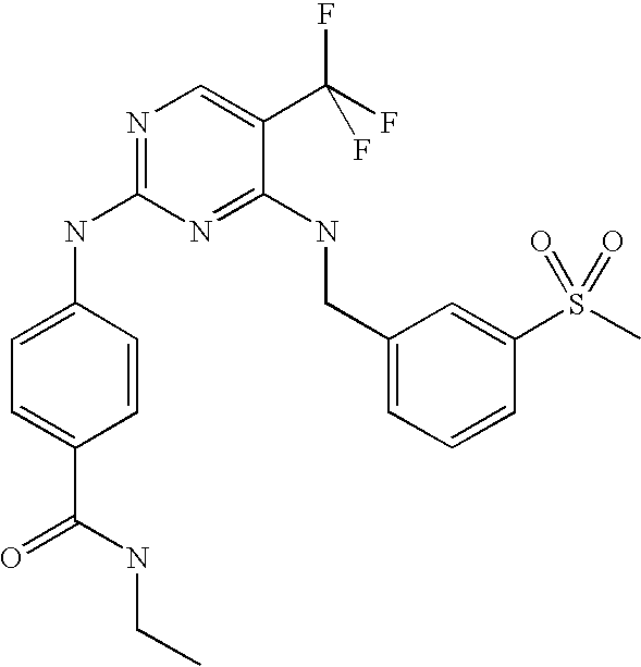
C1(CNC2=NC(NC3=CC=C(C(NCC)=O)C=C3)=NC=C2C(F)(F)F)=CC=CC(S(C)(=O)=O)=C1
